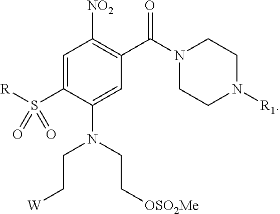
C1=C(S([R])(=O)=O)C(N(CC[OSO2Me])CC[W])=CC(C(N2CCN([R1])CC2)=O)=C1[NO2]
